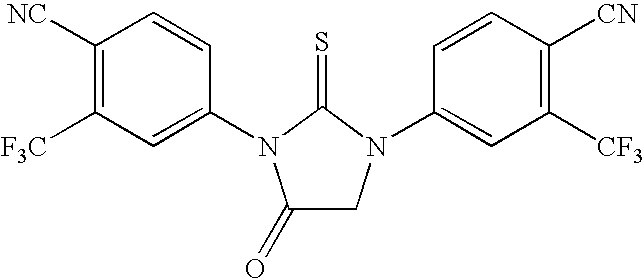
C1([NC])=C([F3C])C=C(N2C(=O)CN(C3=CC([CF3])=C([CN])C=C3)C2=S)C=C1
